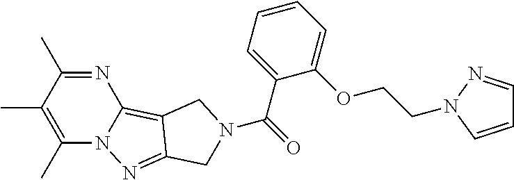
C1(C)=C(C)C(C)=NC2=C3C(=NN12)CN(C(=O)C1=CC=CC=C1OCCN1N=CC=C1)C3
